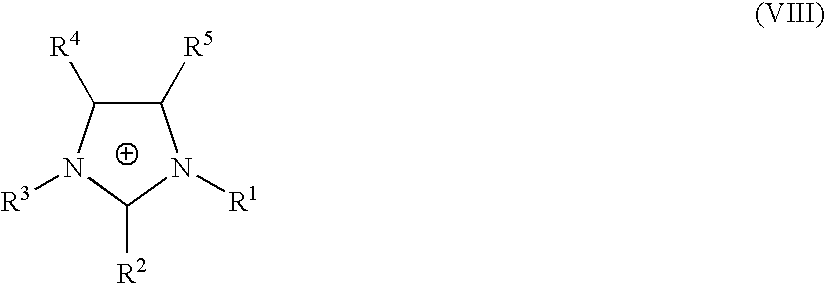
C1([R5])C([R4])N([R3])C([R2])N1[R1]
